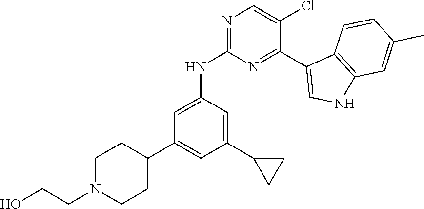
C1=C(NC2=NC=C(Cl)C(C3=CNC4=C3C=CC(C)=C4)=N2)C=C(C2CC2)C=C1C1CCN(CCO)CC1
